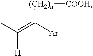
CC(=C([Ar])[(CH2)n][COOH])[H]
